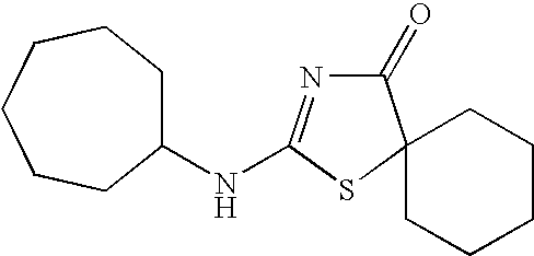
C1(=O)N=C(NC2CCCCCC2)SC12CCCCC2
